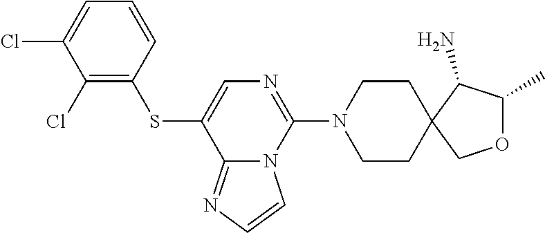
C1(Cl)=CC=CC(SC2=CN=C(N3CCC4(COC(C)C4N)CC3)N3C2=NC=C3)=C1Cl
